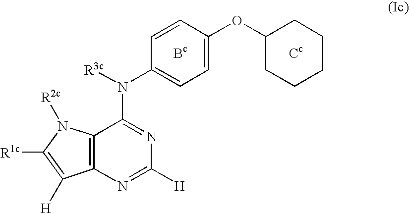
C12=C(N=C([H])N=C1N(C1=CC=C(OC3CCCCC3)C=C1)[R3c])C([H])=C([R1c])N2[R2c].[Bc].[Cc]
